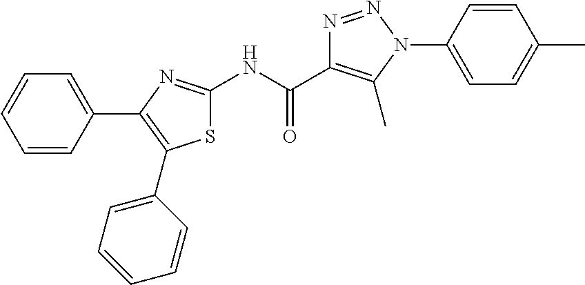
C1(NC(C2=C(C)N(C3=CC=C(C)C=C3)N=N2)=O)=NC(C2=CC=CC=C2)=C(C2=CC=CC=C2)S1
